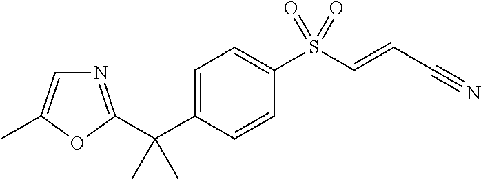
C1=C(C(C)(C)C2=NC=C(C)O2)C=CC(S(C=CC#N)(=O)=O)=C1
